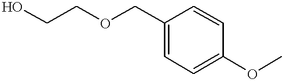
C(OCC1=CC=C(OC)C=C1)CO
